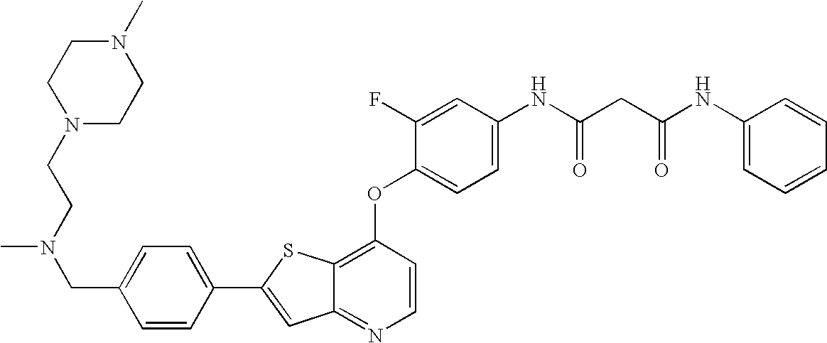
C1(C2=CC3=NC=CC(OC4=CC=C(NC(CC(NC5=CC=CC=C5)=O)=O)C=C4F)=C3S2)=CC=C(CN(C)CCN2CCN(C)CC2)C=C1
